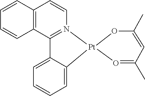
C1=CC2=C(C=C1)C1=N(C=C2)[Pt]2(C3=CC=CC=C13)O=C(C)C=C(C)O2
